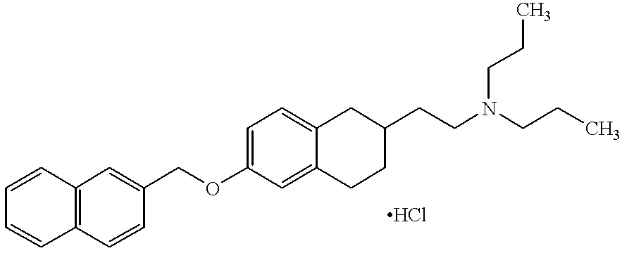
C1=CC=CC2=C1C=C(COC1=CC=C3C(=C1)CCC(CCN(CCC)CCC)C3)C=C2
